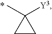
C1CC1(C)[Y3]
